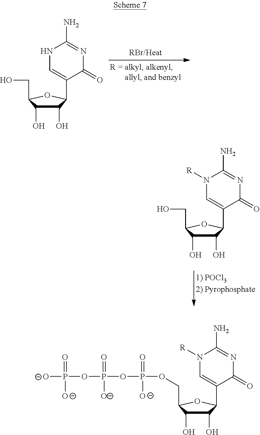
C1(O)C(O)C(CO)OC1C1=CNC(N)=NC1=O.C1(O)C(O)C(CO)OC1C1=CN([R])C(N)=NC1=O.C1(O)C(O)C(COP(OP(OP(=O)([O-])[O-])(=O)[O-])(=O)[O-])OC1C1=CN([R])C(N)=NC1=O
